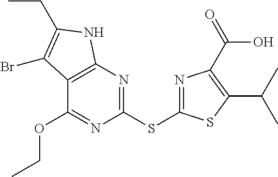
C12=C(N=C(SC3=NC(C(=O)O)=C(C(C)C)S3)N=C1OCC)NC(CC)=C2Br
